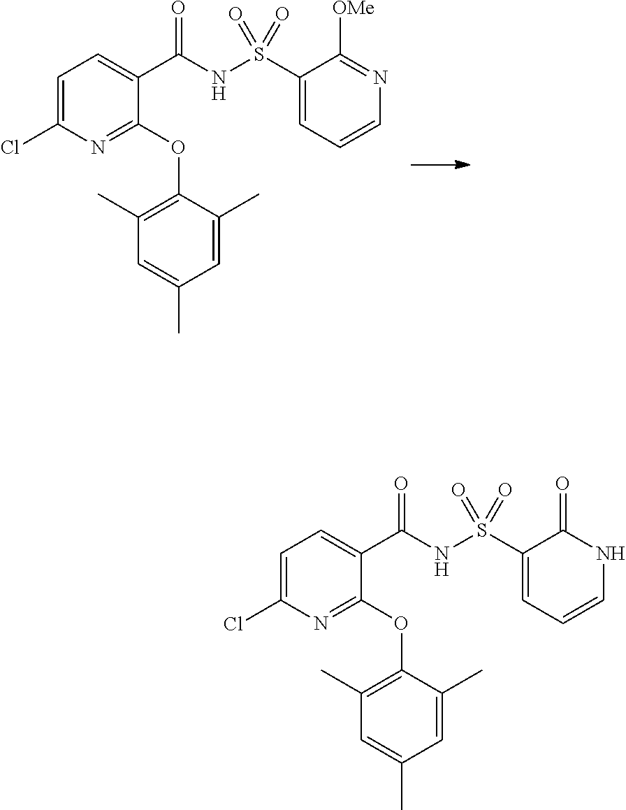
S(=O)(=O)(C1=CC=CN=C1[OMe])NC(C1=CC=C(Cl)N=C1OC1=C(C)C=C(C)C=C1C)=O.S(=O)(=O)(C1=CC=CNC1=O)NC(C1=CC=C(Cl)N=C1OC1=C(C)C=C(C)C=C1C)=O
